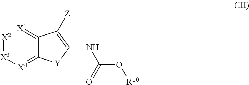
[X2]=[X3][X4]=C1C(=[X1])C([Z])=C(NC(O[R10])=O)[Y]1
